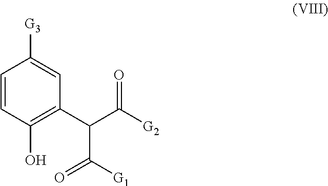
C1=CC(O)=C(C(C(=O)[G1])C(=O)[G2])C=C1[G3]
